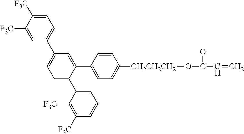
C1=C(C2=CC=C([F3C])C([F3C])=C2)C=C(C2=CC=C([CH2CH2CH2]OC(=O)C=C)C=C2)C(C2=CC=CC([F3C])=C2[F3C])=C1
